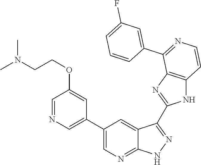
C1=NC=C(C2=CN=C3C(=C2)C(C2=NC4=C(N2)C=CN=C4C2=CC(F)=CC=C2)=N[N H]3)C=C1OCCN(C)C
